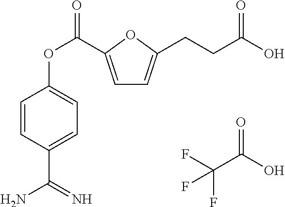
C1=C(C(OC2=CC=C(C(N)=N)C=C2)=O)OC(CCC(O)=O)=C1.FC(C(O)=O)(F)F
